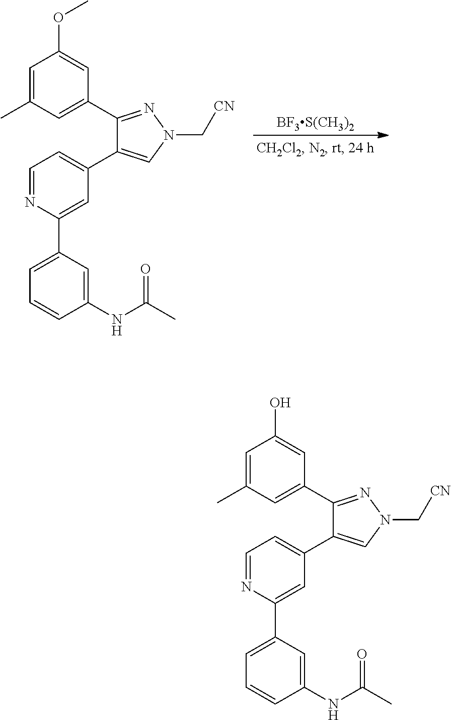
C1=C(C)C=C(C2=NN(C[CN])C=C2C2=CC=NC(C3=CC=CC(NC(C)=O)=C3)=C2)C=C1OC.[BF3S(CH3)2].C1=C(C)C=C(C2=NN(C[CN])C=C2C2=CC=NC(C3=CC=CC(NC(C)=O)=C3)=C2)C=C1O
